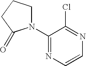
C1(N2CCCC2=O)=NC=CN=C1Cl
